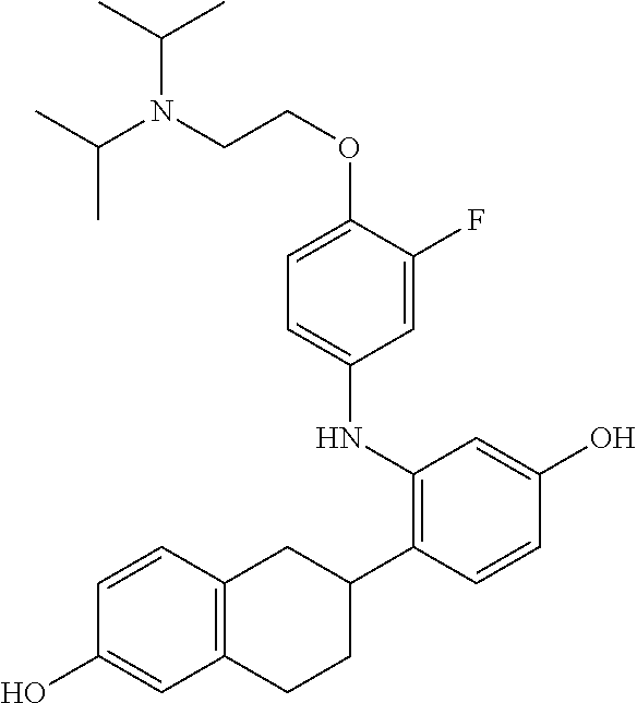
C1=C(F)C(OCCN(C(C)C)C(C)C)=CC=C1NC1=C(C2CC3=C(CC2)C=C(O)C=C3)C=CC(O)=C1
